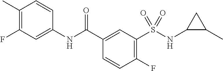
C1(C)=C(F)C=C(NC(C2=CC(S(NC3C(C)C3)(=O)=O)=C(F)C=C2)=O)C=C1
